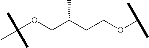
C(OCC(CCOC(C)C)C)(C)(C)C
